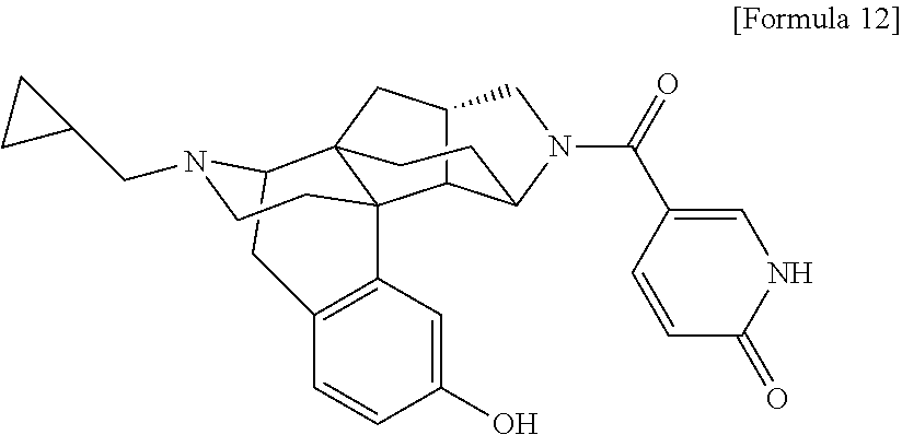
C12C3C(N(C(=O)C4=CNC(=O)C=C4)C1)CCC1(C2)C32C3=C(CC1N(CC1CC1)CC2)C=CC(O)=C3
